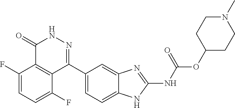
O(C(=O)NC1=NC2=CC(C3=NNC(=O)C4=C3C(F)=CC=C4F)=CC=C2N1)C1CCN(C)CC1
